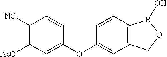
C1([NC])=C([AcO])C=C(OC2=CC3=C(C=C2)B(O)OC3)C=C1
